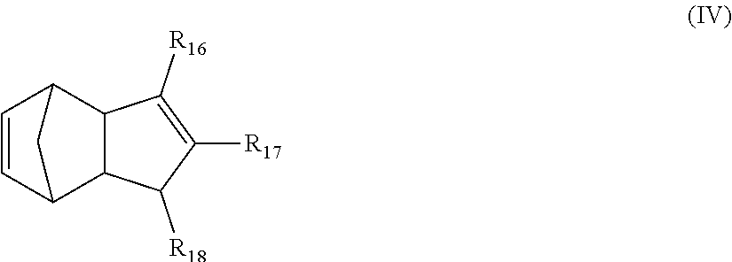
C1=CC2C3C(C1C2)C([R16])=C([R17])C3[R18]
